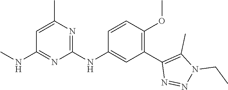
C1(NC2=CC(C3=C(C)N(CC)N=N3)=C(OC)C=C2)=NC(C)=CC(NC)=N1
